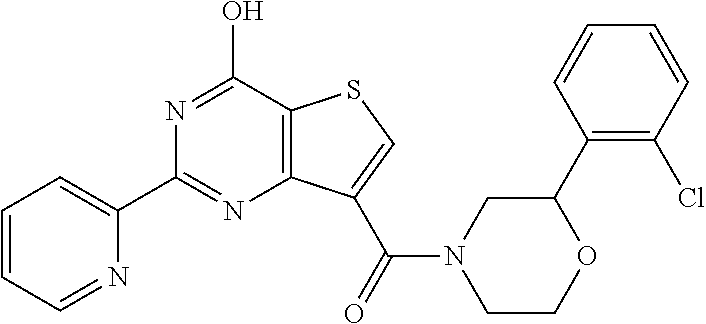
C1=CC=NC(C2=NC3=C(C(O)=N2)SC=C3C(=O)N2CCOC(C3=C(Cl)C=CC=C3)C2)=C1
